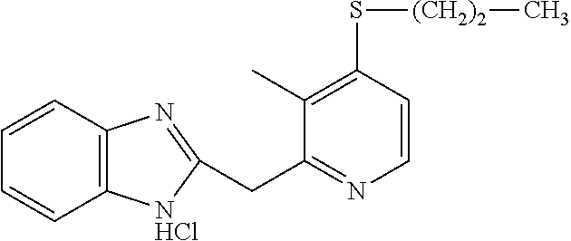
C12=C(C=CC=C1)N=C(CC1=NC=CC(S[(CH2)2]C)=C1C)[NHCl]2
